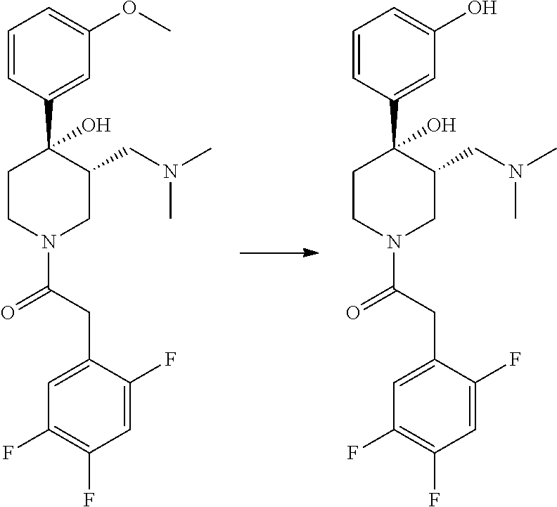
C1=CC(C2(O)C(CN(C)C)CN(C(CC3=CC(F)=C(F)C=C3F)=O)CC2)=CC(O)=C1.C1=CC(C2(O)C(CN(C)C)CN(C(CC3=CC(F)=C(F)C=C3F)=O)CC2)=CC(OC)=C1
